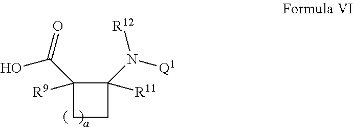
C1(N([Q1])[R12])([R11])C(C(=O)O)([R9])CC1
